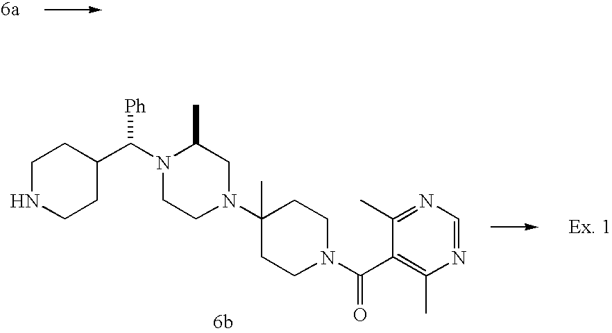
C1NCCC(C(N2CCN(C3(C)CCN(C(C4=C(C)N=CN=C4C)=O)CC3)CC2C)[Ph])C1
